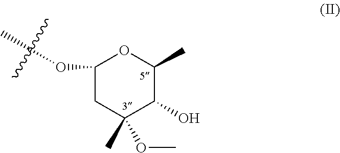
C1(OC)CC(C)(OC)C(O)C(C)O1
